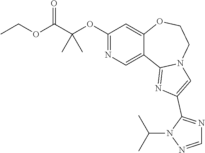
N1=C(OC(C(OCC)=O)(C)C)C=C2C(=C1)C1=NC(C3=NC=NN3C(C)C)=CN1CCO2
